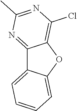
C12=NC(C)=NC(Cl)=C1OC1=CC=CC=C21
